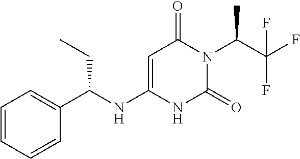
C1=CC=CC(C(NC2=CC(=O)N(C(C(F)(F)F)C)C(=O)N2)CC)=C1
